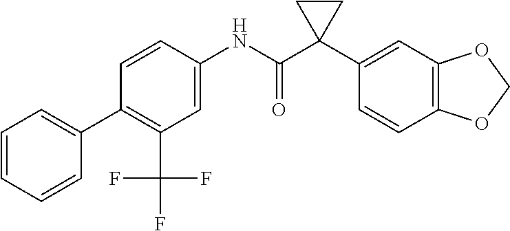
C1(C2=CC=CC=C2)=C(C(F)(F)F)C=C(NC(C2(C3=CC4=C(C=C3)OCO4)CC2)=O)C=C1
